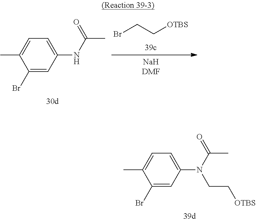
BrCC[OTBS].C1(Br)=CC(NC(=O)C)=CC=C1C.C1(Br)=CC(N(C(C)=O)CC[OTBS])=CC=C1C
